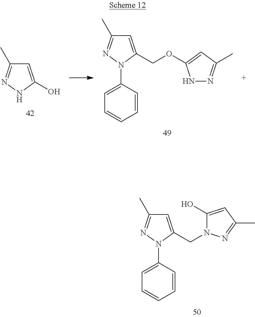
C1=CC(N2N=C(C)C=C2CN2C(O)=CC(C)=N2)=CC=C1.C1=CC(N2N=C(C)C=C2COC2=CC(C)=NN2)=CC=C1.C1=C(O)NN=C1C
